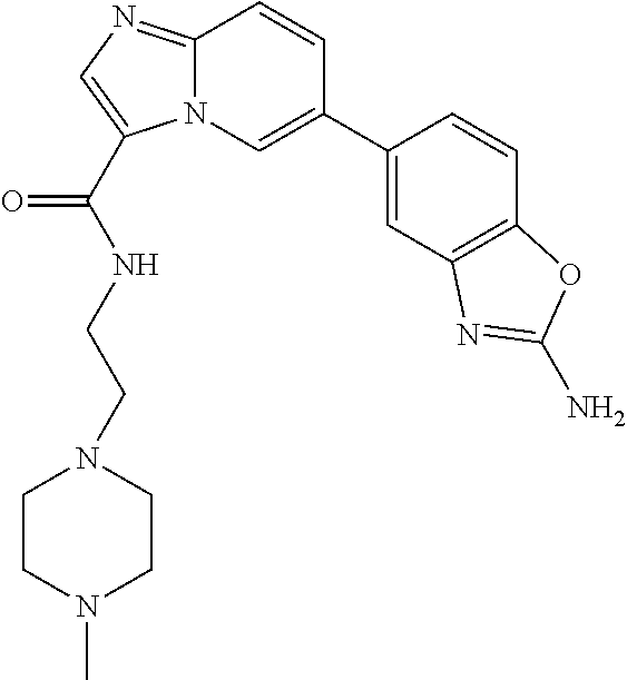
C12=NC=C(C(NCCN3CCN(C)CC3)=O)N1C=C(C1=CC3=C(C=C1)OC(N)=N3)C=C2
